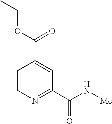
N1=C(C(N[Me])=O)C=C(C(OCC)=O)C=C1
